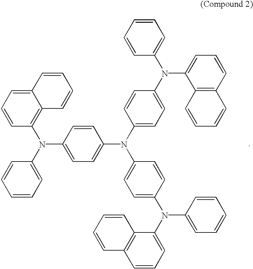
C1(N(C2=CC=CC=C2)C2=C3C(=CC=C2)C=CC=C3)=CC=C(N(C2=CC=C(N(C3=CC=CC=C3)C3=CC=CC4=C3C=CC=C4)C=C2)C2=CC=C(N(C3=CC=CC4=C3C=CC=C4)C3=CC=CC=C3)C=C2)C=C1
